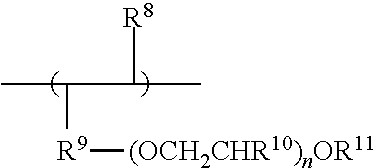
CC(C(C)[R8])[R9][(OCH2CHR10)nOR11]
